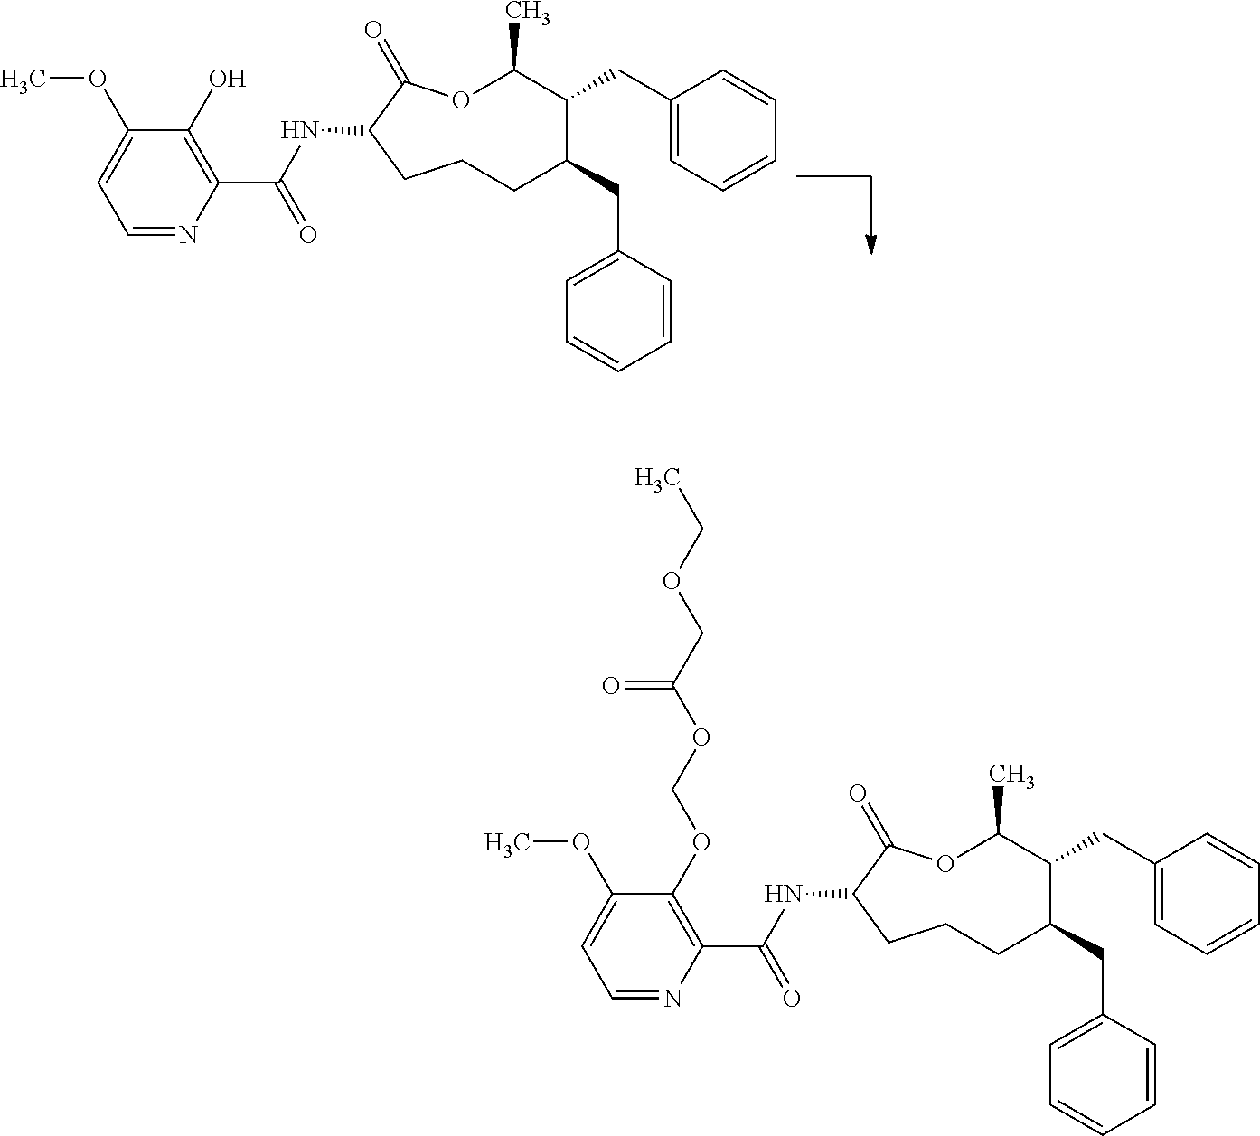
C1(OC)=CC=NC(C(NC2CCCC(CC3=CC=CC=C3)C(CC3=CC=CC=C3)C(C)OC2=O)=O)=C1O.C1(OC)=CC=NC(C(NC2CCCC(CC3=CC=CC=C3)C(CC3=CC=CC=C3)C(C)OC2=O)=O)=C1OCOC(COCC)=O
